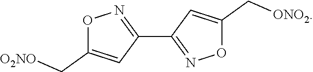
O1C(C[O2NO])=CC(C2=NOC(C[ONO2])=C2)=N1
